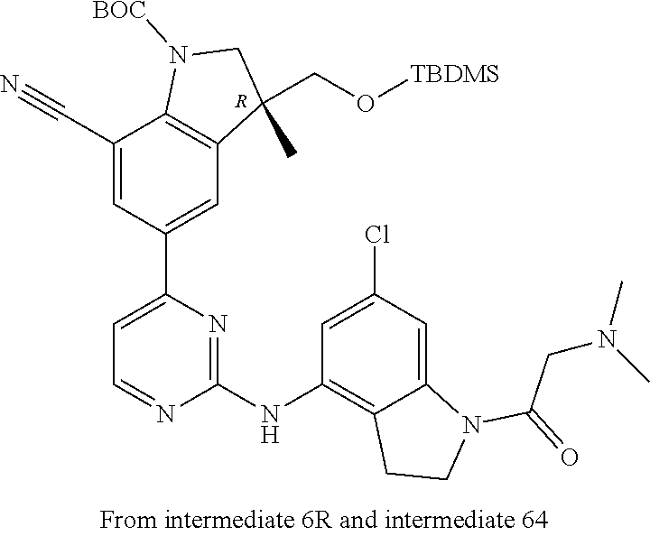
C1(C#N)=CC(C2=CC=NC(NC3=C4C(=CC(Cl)=C3)N(C(=O)CN(C)C)CC4)=N2)=CC2=C1N([BOC])CC2(CO[TBDMS])C.[R]
